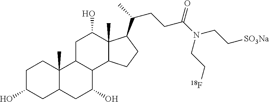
C1C(O)CC2C(C)(C1)C1C(C(O)C2)C2C(C)(C(O)C1)C(C(C)CCC(N(CC[SO3Na])CC[18F])=O)CC2
